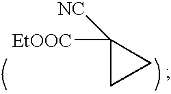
C1([EtOOC])([NC])CC1
